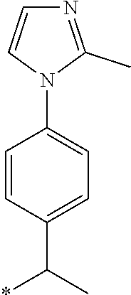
C1=CC(C(*)C)=CC=C1N1C(C)=NC=C1
